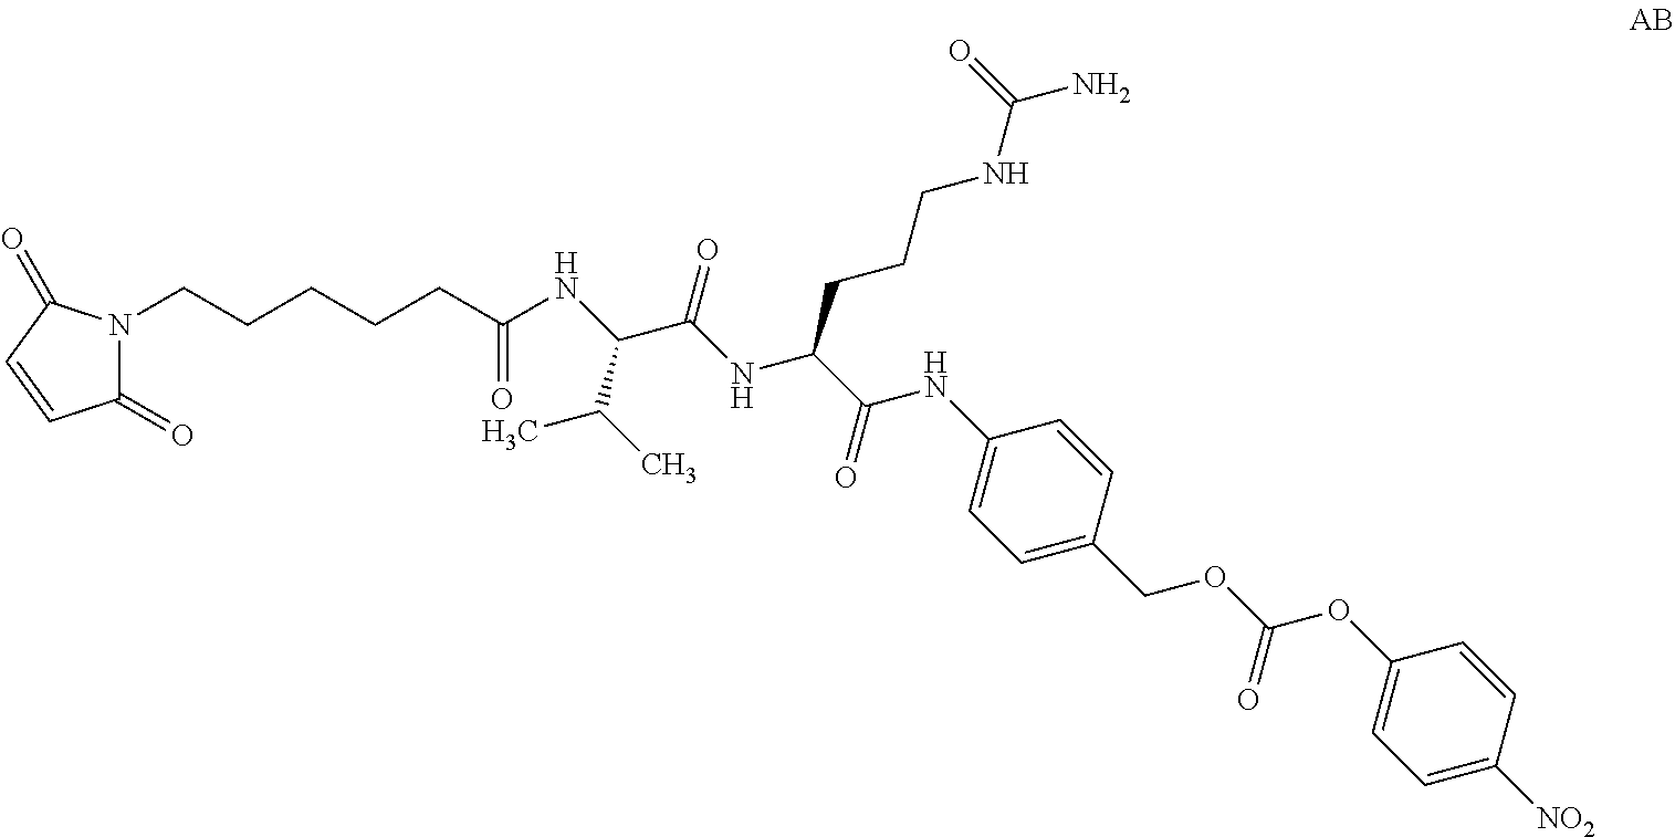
C1(=O)N(CCCCCC(NC(C(NC(C(NC2=CC=C(COC(OC3=CC=C([NO2])C=C3)=O)C=C2)=O)CCCNC(N)=O)=O)C(C)C)=O)C(=O)C=C1
